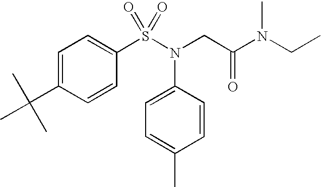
C1=C(C(C)(C)C)C=CC(S(N(CC(N(CC)C)=O)C2=CC=C(C)C=C2)(=O)=O)=C1
